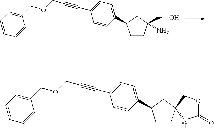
C1=CC=CC(COCC#CC2=CC=C(C3CCC(N)(CO)C3)C=C2)=C1.C1=CC=CC(COCC#CC2=CC=C(C3CCC4(C3)COC(=O)N4)C=C2)=C1
